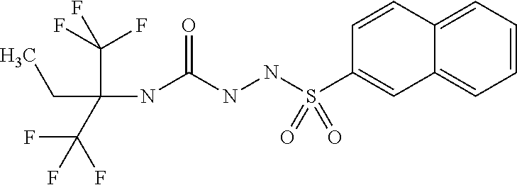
CCC(NC(NNS(C1=CC2=CC=CC=C2C=C1)(=O)=O)=O)(C(F)(F)F)C(F)(F)F
